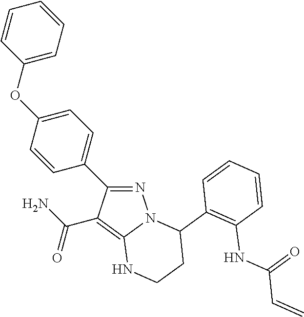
N1=C(C2=CC=C(OC3=CC=CC=C3)C=C2)C(C(N)=O)=C2N1C(C1=C(NC(C=C)=O)C=CC=C1)CCN2
